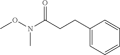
C1(CCC(N(OC)C)=O)=CC=CC=C1
